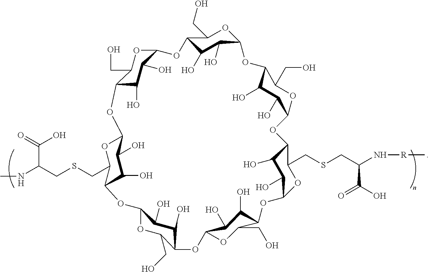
C1(O)C(O)C2OC(CO)C1OC1OC(CSCC(NC)C(=O)O)C(OC3C(O)C(O)C(C(CO)O3)OC3OC(CO)C(OC4C(O)C(O)C(C(CSCC(N[R]C)C(=O)O)O4)OC4C(O)C(O)C(C(CO)O4)OC4C(O)C(O)C(C(CO)O4)O2)C(O)C3O)C(O)C1O
